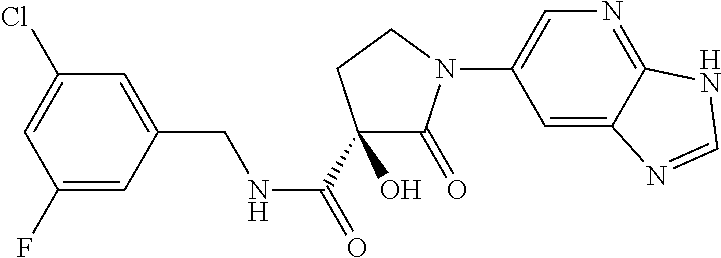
C1(F)=CC(CNC(=O)C2(O)C(=O)N(C3=CN=C4C(=C3)N=CN4)CC2)=CC(Cl)=C1
